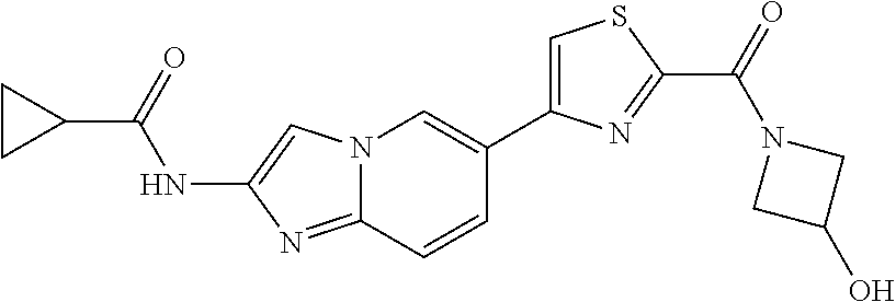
N12C(=NC(NC(C3CC3)=O)=C1)C=CC(C1=CSC(C(=O)N3CC(O)C3)=N1)=C2
